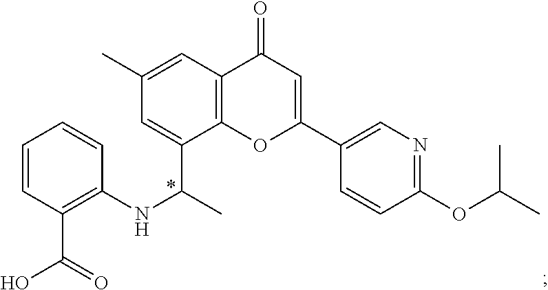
C12=C(C=C(C)C=C1C(C)NC1=C(C(=O)O)C=CC=C1)C(=O)C=C(C1=CN=C(OC(C)C)C=C1)O2
